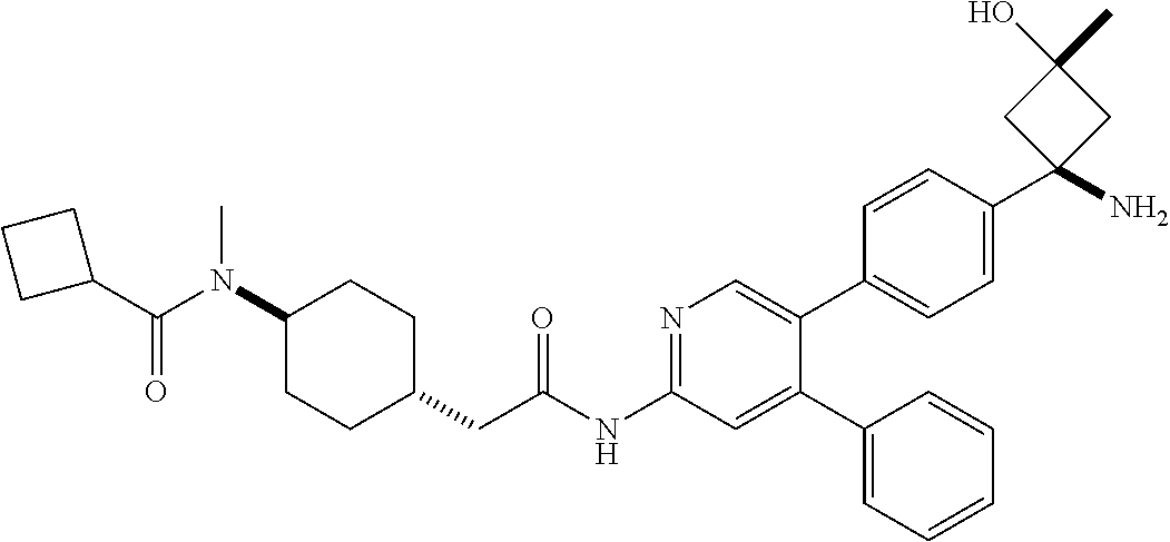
C1(N(C(C2CCC2)=O)C)CCC(CC(NC2=NC=C(C3=CC=C(C4(N)CC(C)(O)C4)C=C3)C(C3=CC=CC=C3)=C2)=O)CC1
